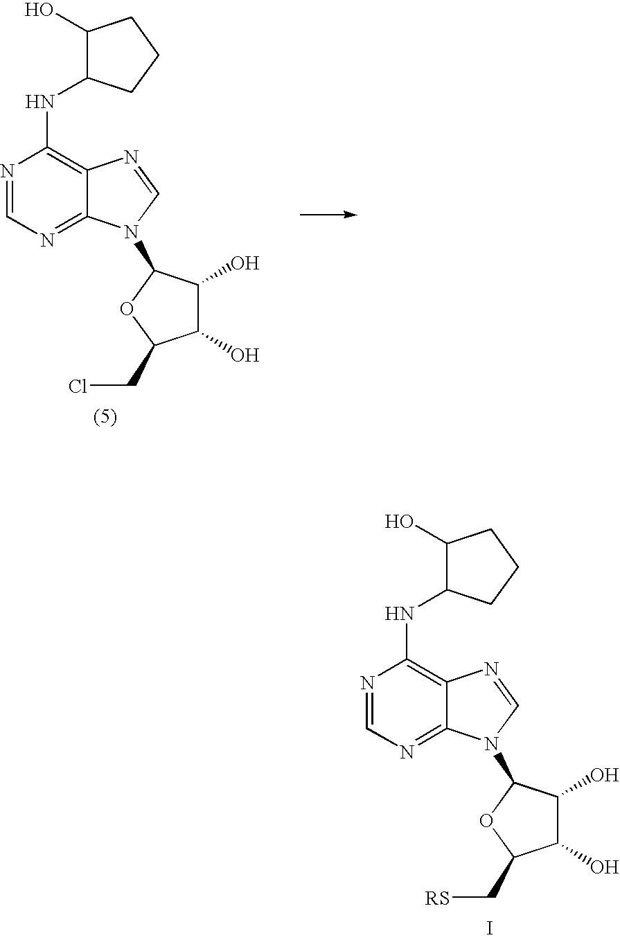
N1=CN=C2C(=C1NC1C(O)CCC1)N=CN2C1C(O)C(O)C(C[RS])O1.I.N1=CN=C2C(=C1NC1C(O)CCC1)N=CN2C1C(O)C(O)C(CCl)O1
